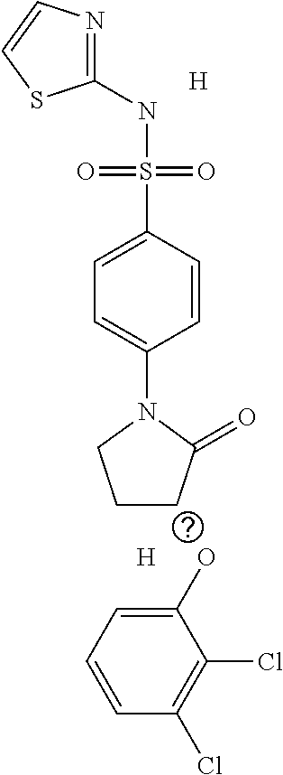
C1=C(S(NC2=NC=CS2)(=O)=O)C=CC(N2CCCC2=O)=C1.[H].[H].OC1=CC=CC(Cl)=C1Cl
